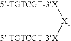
[X1]([5-TGTCGT-3X])[5-TGTCGT-3X]
